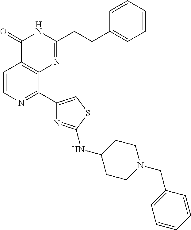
C1=CN=C(C2=CSC(NC3CCN(CC4=CC=CC=C4)CC3)=N2)C2=C1C(=O)NC(CCC1=CC=CC=C1)=N2
